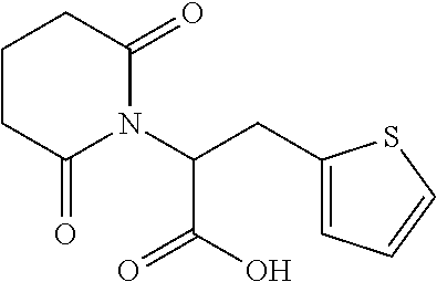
C1CC(=O)N(C(CC2=CC=CS2)C(=O)O)C(=O)C1
